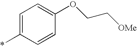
C1=C(*)C=CC(OCC[OMe])=C1
